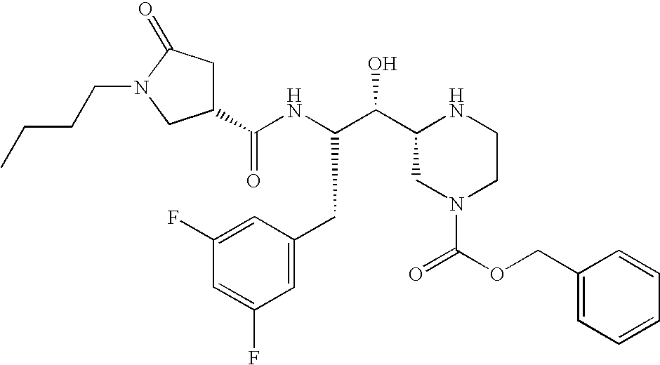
C1=C(F)C=C(F)C=C1CC(C(O)C1NCCN(C(OCC2=CC=CC=C2)=O)C1)NC(=O)C1CC(=O)N(CCCC)C1
